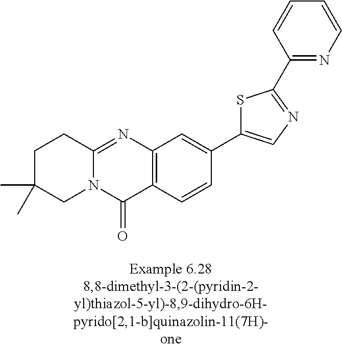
C1C(C)(C)CN2C(=NC3=C(C2=O)C=CC(C2=CN=C(C4=NC=CC=C4)S2)=C3)C1
